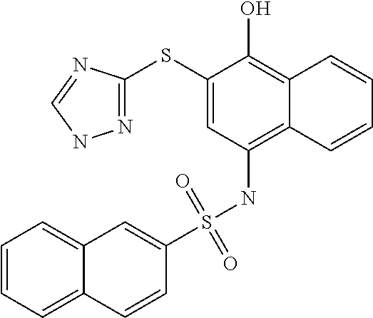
N1=C(SC2=CC(NS(C3=CC4=CC=CC=C4C=C3)(=O)=O)=C3C(=C2O)C=CC=C3)N=CN1
